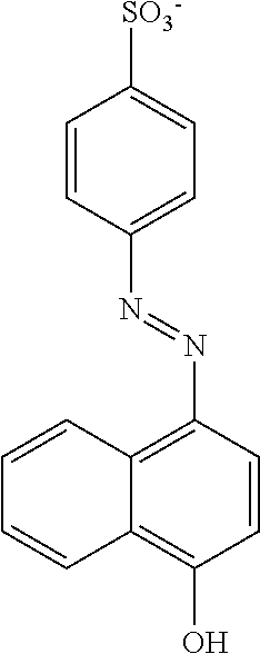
C1=CC(N=NC2=C3C(=C(O)C=C2)C=CC=C3)=CC=C1[SO3-]
